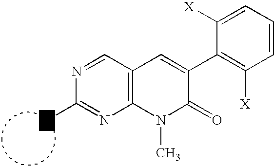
C12=C(C=NC(N)=N1)C=C(C1=C([X])C=CC=C1[X])C(=O)N2C
